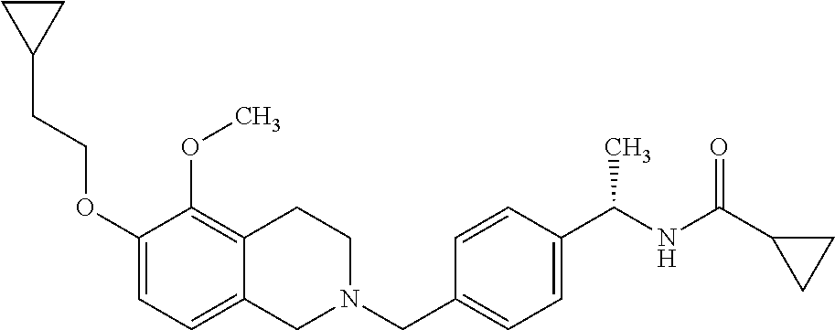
C1(OCCC2CC2)=CC=C2C(=C1OC)CCN(CC1=CC=C(C(NC(C3CC3)=O)C)C=C1)C2
